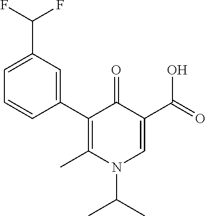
C1(C2=CC(C(F)F)=CC=C2)=C(C)N(C(C)C)C=C(C(=O)O)C1=O
